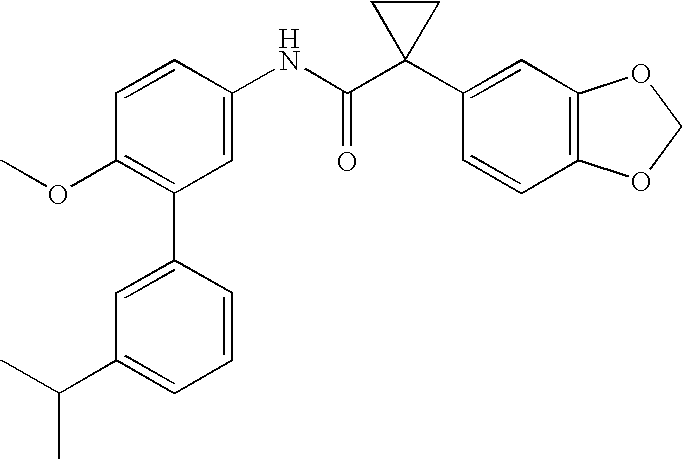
C1(NC(C2(C3=CC4=C(C=C3)OCO4)CC2)=O)=CC(C2=CC(C(C)C)=CC=C2)=C(OC)C=C1
